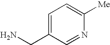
NCC1=CC=C([Me])N=C1
